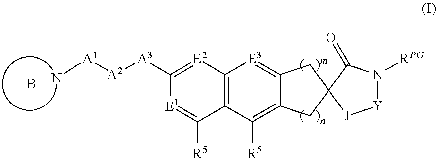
C12=C(C([R5])=C3C(=[E3]1)CC1(C3)[J][Y]N([RPG])C1=O)C([R5])=[E1]C([A3][A2][A1]N)=[E2]2.B
